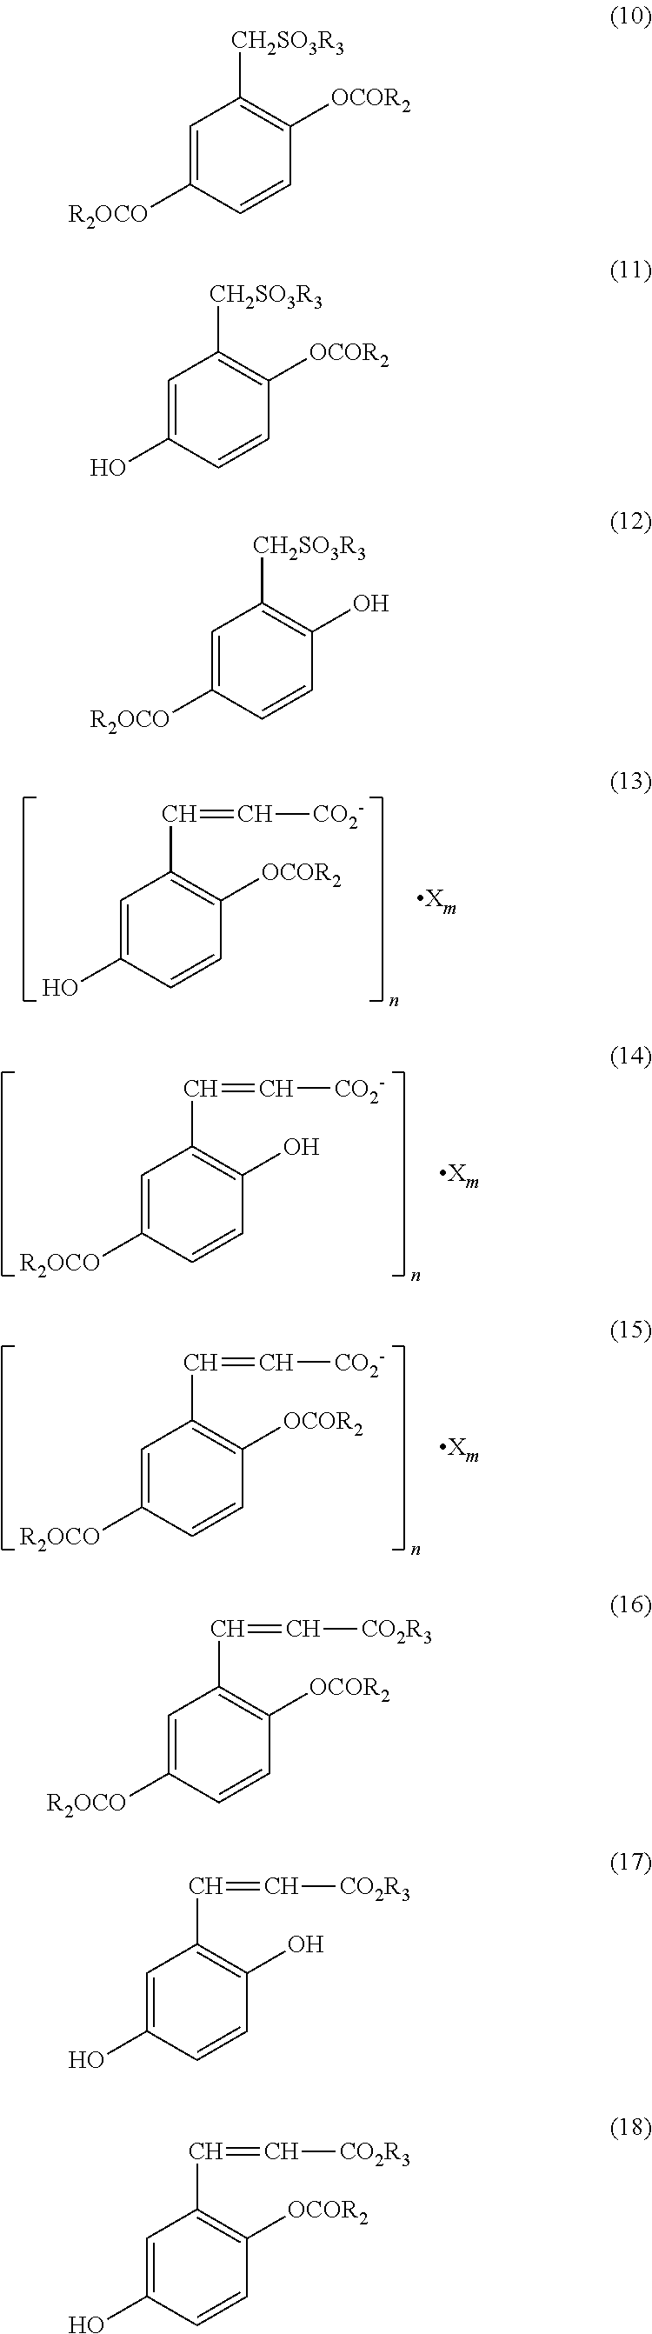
C1=C(O)C=CC([OCOR2])=C1[CH2SO3R3].C1=C([R2OCO])C=CC(O)=C1[CH2SO3R3].C1=C(O)C=CC([OCOR2])=C1C=C[CO2-].C1=C([R2OCO])C=CC(O)=C1C=C[CO2-].C1=C([R2OCO])C=CC([OCOR2])=C1C=C[CO2-].C1=C([R2OCO])C=CC([OCOR2])=C1C=C[CO2R3].C1=C(O)C=CC(O)=C1C=C[CO2R3].C1=C(O)C=CC([OCOR2])=C1C=C[CO2R3].C1=C([R2OCO])C=CC([OCOR2])=C1[CH2SO3R3]
